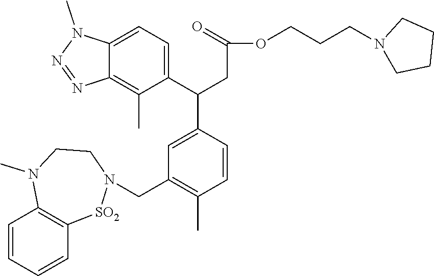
C1=CC=CC2=C1N(C)CCN(CC1=C(C)C=CC(C(C3=CC=C4C(=C3C)N=NN4C)CC(OCCCN3CCCC3)=O)=C1)[SO2]2
